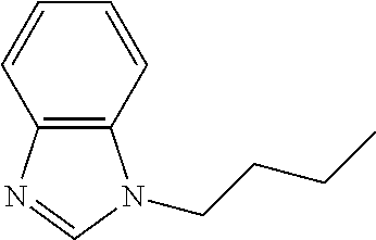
C12=C(N=CN1CCCC)C=CC=C2
